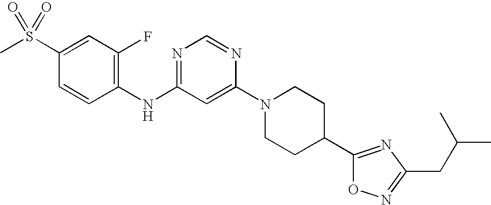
C1(S(C)(=O)=O)=CC(F)=C(NC2=NC=NC(N3CCC(C4=NC(CC(C)C)=NO4)CC3)=C2)C=C1
